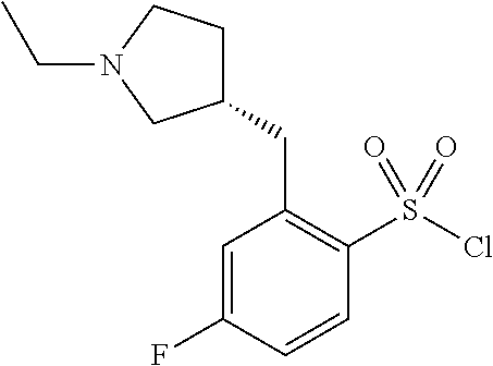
C(C1=C(S(Cl)(=O)=O)C=CC(F)=C1)C1CCN(CC)C1
